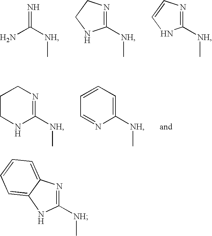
NC([NH]C)=N.C1([NH]C)=NCCN1.C1([NH]C)=NC=CN1.N1C([NH]C)=NCCC1.N1=CC=CC=C1[NH]C.N1C([NH]C)=NC2=CC=CC=C12
